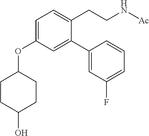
C1(O)CCC(OC2=CC=C(CCN[Ac])C(C3=CC(F)=CC=C3)=C2)CC1
